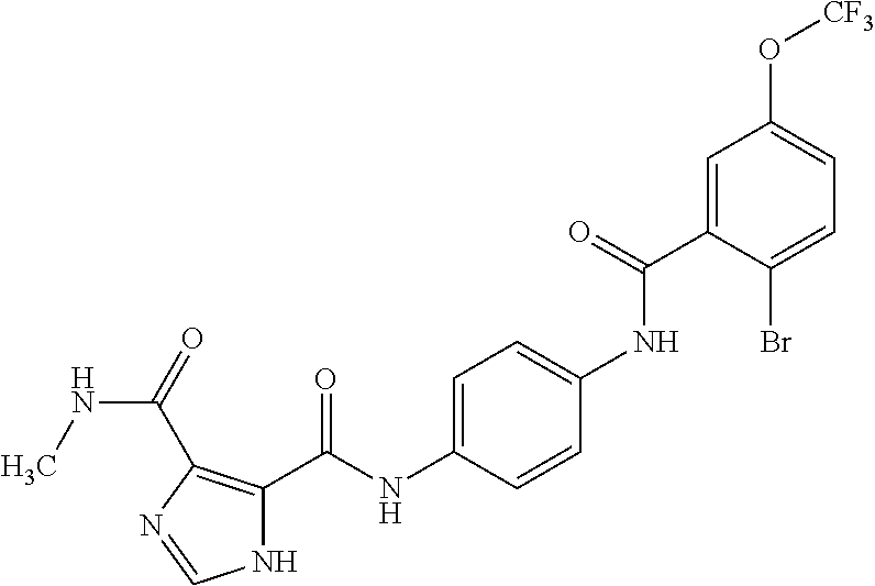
C1=C(C(NC2=CC=C(NC(C3=C(C(=O)NC)N=CN3)=O)C=C2)=O)C(Br)=CC=C1O[CF3]
